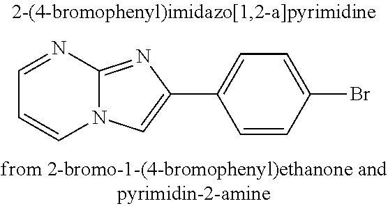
N12C(=NC(C3=CC=C(Br)C=C3)=C1)N=CC=C2
